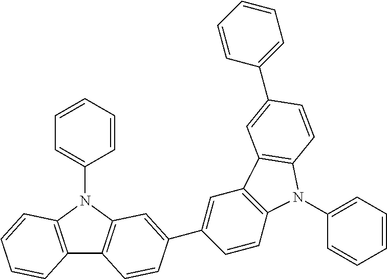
C12=C(N(C3=CC=CC=C3)C3=C1C=CC(C1=CC4=C(C=C1)N(C1=CC=CC=C1)C1=C4C=C(C4=CC=CC=C4)C=C1)=C3)C=CC=C2
